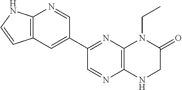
C1(C2=NC3=C(N=C2)NCC(=O)N3CC)=CC2=C(N=C1)NC=C2
